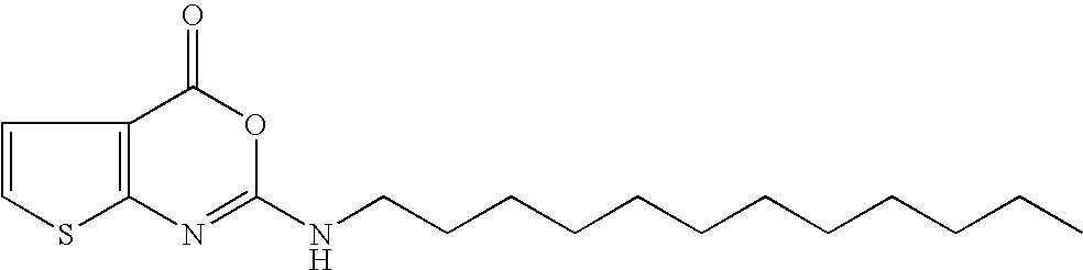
C1=CC2=C(N=C(NCCCCCCCCCCCC)OC2=O)S1
